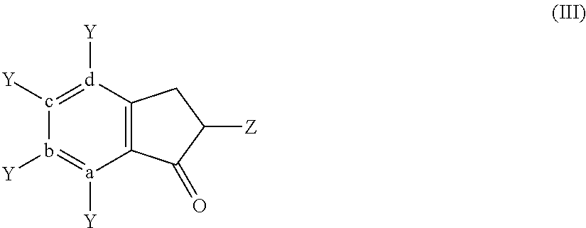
C12=C([d]([Y])=c([Y])-b([Y])=[a]1[Y])CC([Z])C2=O
